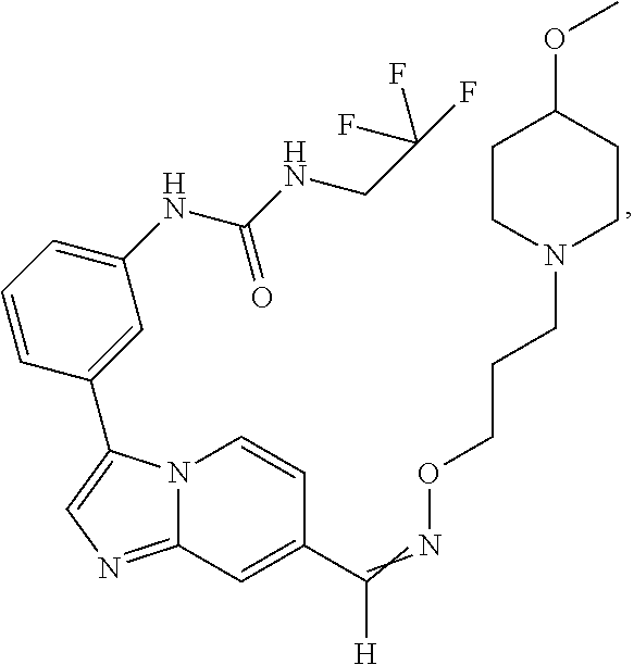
N12C(=NC=C1C1=CC(NC(NCC(F)(F)F)=O)=CC=C1)C=C(C(=NOCCCN1CCC(OC)CC1)[H])C=C2
